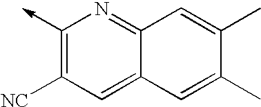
C1(->C)=C([NC])C=C2C(=N1)C=C(C)C(C)=C2
